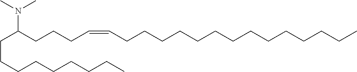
C(CCCCCCCC)C(CCCC=CCCCCCCCCCCCCCC)N(C)C
